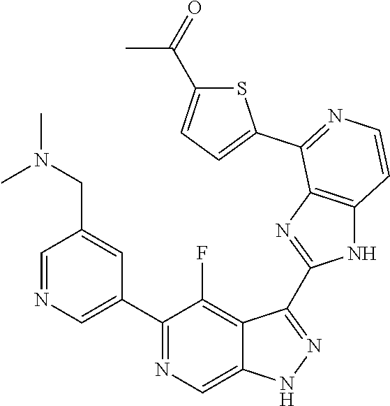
C1=NC=C(C2=NC=C3C(=C2F)C(C2=NC4=C(N2)C=CN=C4C2=CC=C(C(=O)C)S2)=NN3)C=C1CN(C)C
